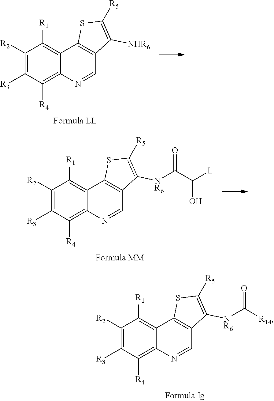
C1([R2])=C([R3])C([R4])=C2C(=C1[R1])C1=C(C=N2)C([NHR6])=C([R5])S1.C1([R2])=C([R3])C([R4])=C2C(=C1[R1])C1=C(C=N2)C([NR6]C(C([L])O)=O)=C([R5])S1.C1([R2])=C([R3])C([R4])=C2C(=C1[R1])C1=C(C=N2)C([NR6]C([R14])=O)=C([R5])S1
